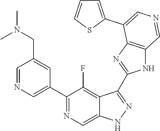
C1(C2=CN=CC(CN(C)C)=C2)=NC=C2C(=C1F)C(C1=NC3=C(N1)C=NC=C3C1=CC=CS1)=NN2
